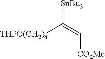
[THPO(CH2)8]C(=C[CO2Me])[SnBu3]
